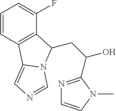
C1=CC2=C(C(F)=C1)C(CC(O)C1=NC=CN1C)N1C2=CN=C1
